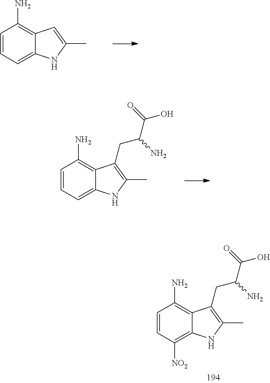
C1=CC([NO2])=C2C(=C1N)C(CC(C(=O)O)N)=C(C)N2.C1=CC=C2C(=C1N)C=C(C)N2.C1=CC=C2C(=C1N)C(CC(C(=O)O)N)=C(C)N2
